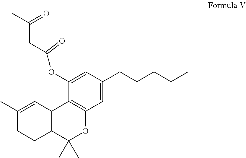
C1=C(CCCCC)C=C(OC(CC(C)=O)=O)C2=C1OC(C)(C)C1C2C=C(C)CC1
